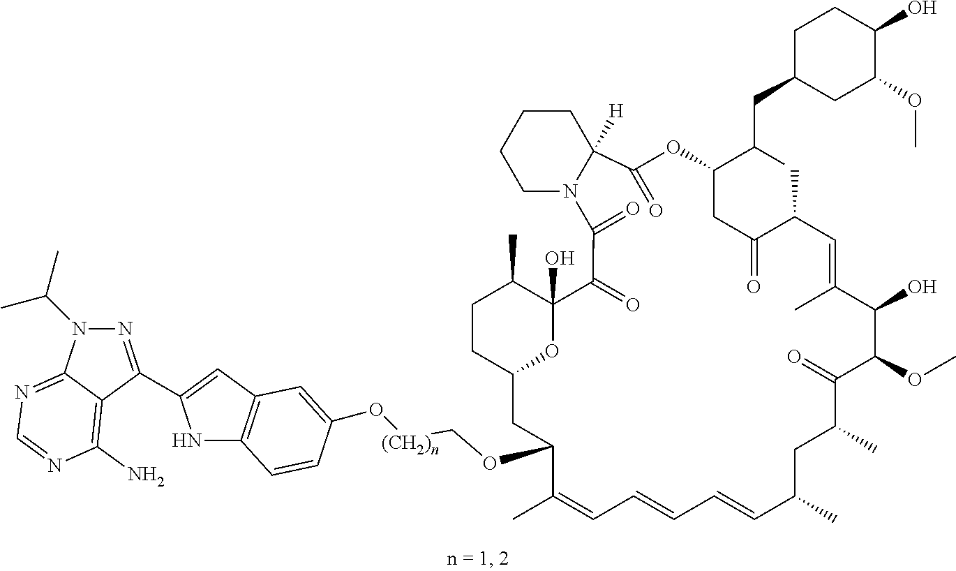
CC1C2(O)C(=O)C(=O)N3CCCCC3([H])C(=O)OC(C(CC3CC(OC)C(O)CC3)C)CC(=O)C(C)C=C(C)C(O)C(OC)C(=O)C(C)CC(C)C=CC=CC=C(C)C(OC[(CH2)n]OC3=CC4=C(NC(C5=NN(C(C)C)C6=NC=NC(N)=C65)=C4)C=C3)CC(O2)CC1
